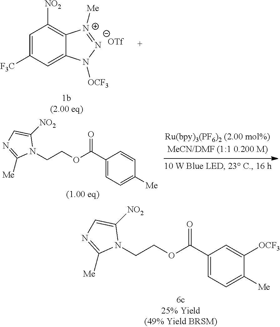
C1=C([F3C])C=C2C(=C1[NO2])[N+]([Me])=[N-]N2[OCF3].[1b(2.00 eq)].C1(C(OCCN2C([NO2])=CN=C2[Me])=O)=CC=C([Me])C([OCF3])=C1.C1(C(OCCN2C([NO2])=CN=C2[Me])=O)=CC=C([Me])C=C1
